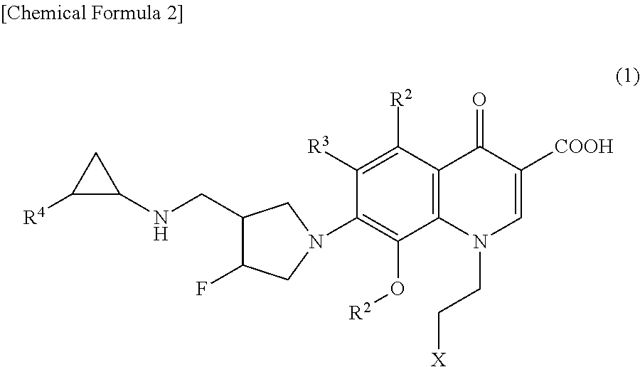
C1([R4])C(NCC2C(F)CN(C3=C(O[R2])C4=C(C([R2])=C3[R3])C(=O)C([COOH])=CN4CC[X])C2)C1
